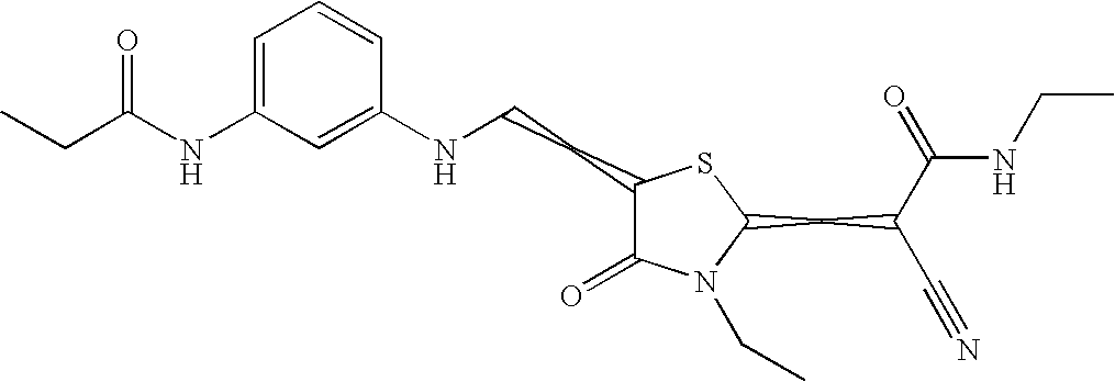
C1=C(NC(CC)=O)C=C(NCCC2C(=O)N(CC)C(CC(C#N)C(=O)NCC)S2)C=C1
